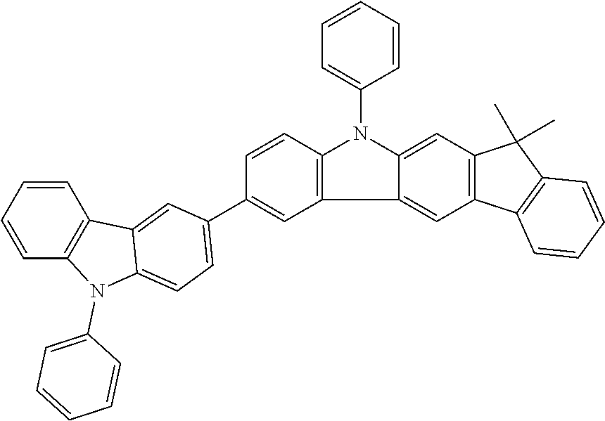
C12=CC3=C(C=C1N(C1=CC=CC=C1)C1=C2C=C(C2=CC=C4N(C5=CC=CC=C5)C5=C(C=CC=C5)C4=C2)C=C1)C(C)(C)C1=C3C=CC=C1
